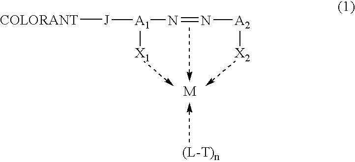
N(=N[A2][X2])[A1]([J][COLORANT])[X1]
